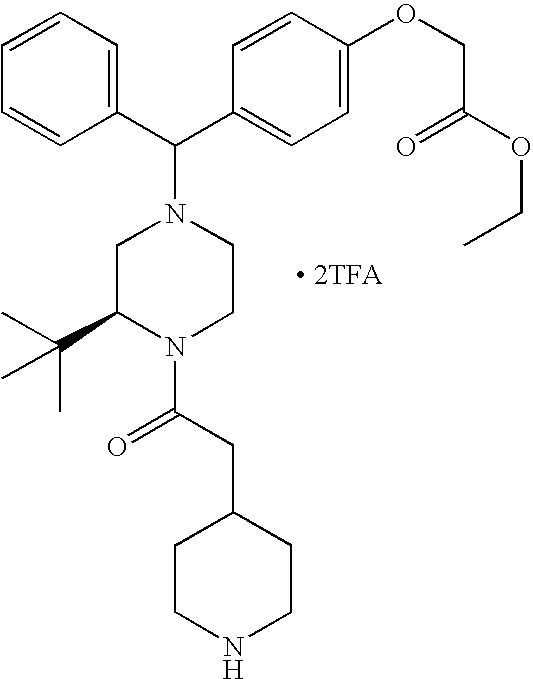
C1=CC=CC(C(C2=CC=C(OCC(OCC)=O)C=C2)N2CC(C(C)(C)C)N(C(CC3CCNCC3)=O)CC2)=C1.[ 2TFA]
